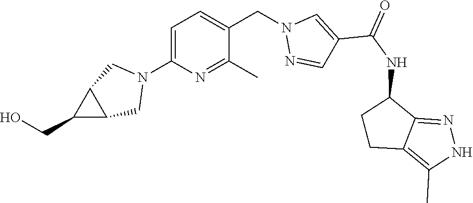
C1=C(N2CC3C(C2)C3CO)N=C(C)C(CN2N=CC(C(NC3CCC4=C(C)NN=C34)=O)=C2)=C1
